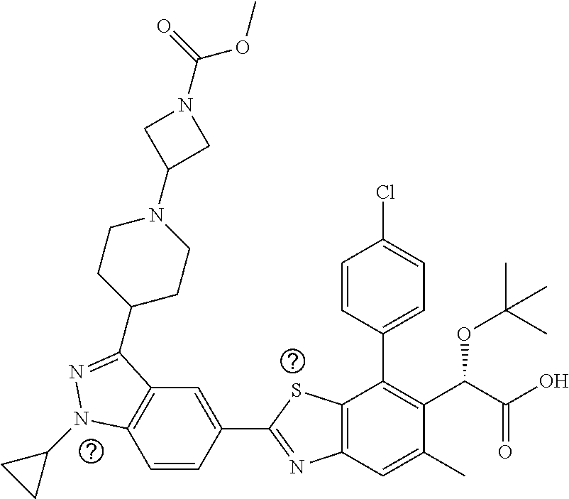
C1=CC(C2=NC3=C(S2)C(C2=CC=C(Cl)C=C2)=C(C(C(O)=O)OC(C)(C)C)C(C)=C3)=CC2=C1N(C1CC1)N=C2C1CCN(C2CN(C(OC)=O)C2)CC1
